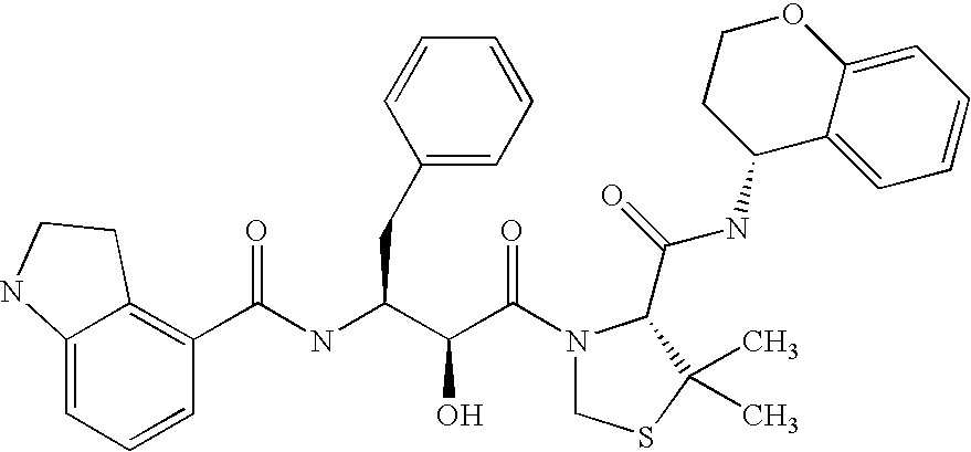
C(NC(C(C(N1CSC(C)(C)C1C(NC1C2=CC=CC=C2OCC1)=O)=O)O)CC1=CC=CC=C1)(C1=C2C(=CC=C1)NCC2)=O
